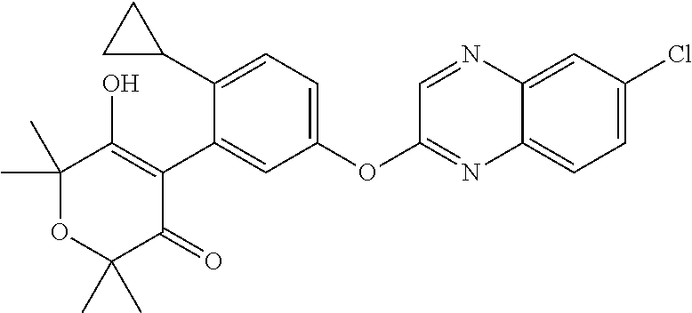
C1(C)(C)OC(C)(C)C(=O)C(C2=CC(OC3=NC4=CC=C(Cl)C=C4N=C3)=CC=C2C2CC2)=C1O
